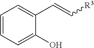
C1=CC=C(O)C(C=C[R3])=C1
